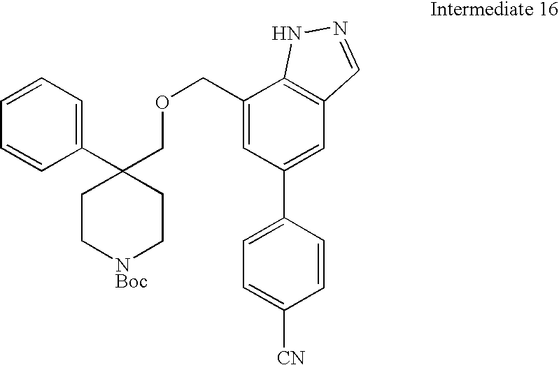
C1(COCC2(C3=CC=CC=C3)CC[NBoc]CC2)=CC(C2=CC=C([CN])C=C2)=CC2=C1NN=C2
